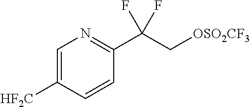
N1=C(C(C[OSO2CF3])(F)F)C=CC([HF2C])=C1
